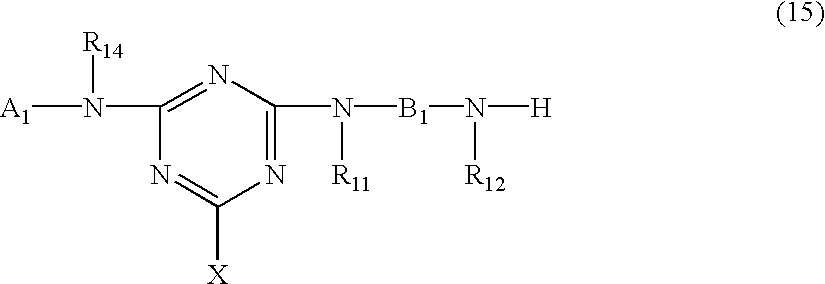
N1=C(N([B1]N([H])[R12])[R11])N=C(N([A1])[R14])N=C1[X]
